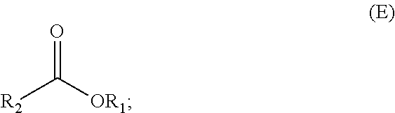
O=C([OR1])[R2]
